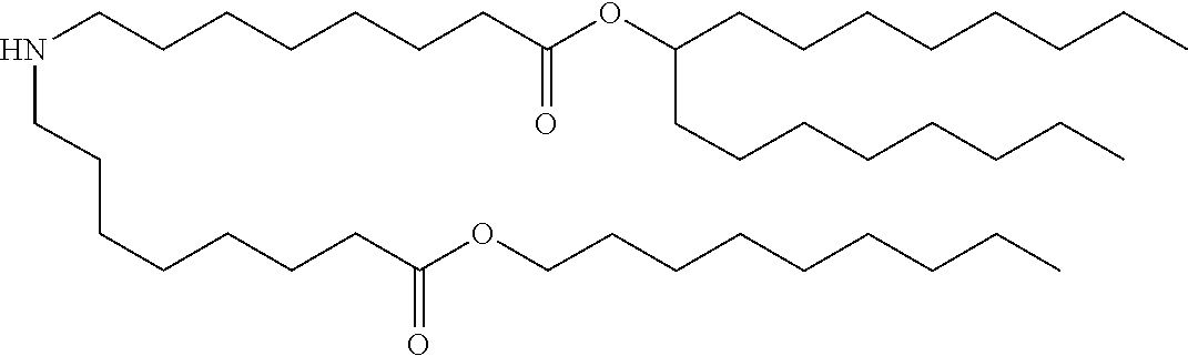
C(CC)CCCCCCOC(CCCCCCCNCCCCCCCC(OC(CCCCCCCC)CCCCCCCC)=O)=O
